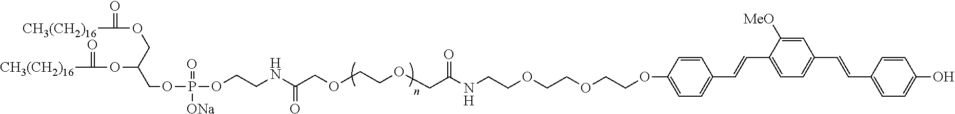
C1=CC(C=CC2=CC=C(C=CC3=CC=C(O)C=C3)C=C2[MeO])=CC=C1OCCOCCOCCNC(COCCOCC(NCCOP(OCC(COC([CH3(CH2)16])=O)OC([CH3(CH2)16])=O)(=O)[ONa])=O)=O
